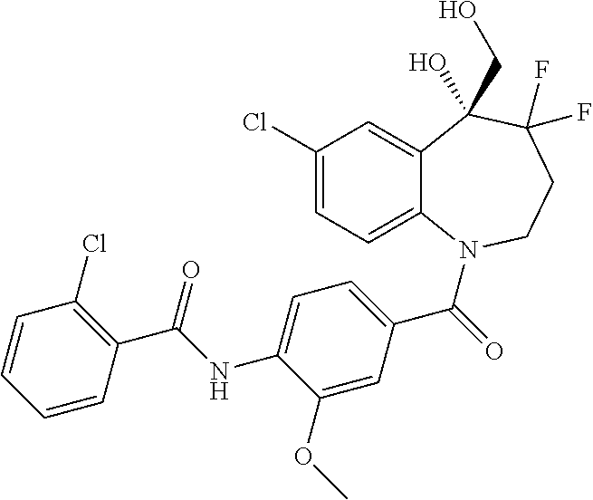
C1(Cl)=CC=C2C(=C1)C(O)(CO)C(F)(F)CCN2C(=O)C1=CC=C(NC(C2=C(Cl)C=CC=C2)=O)C(OC)=C1
